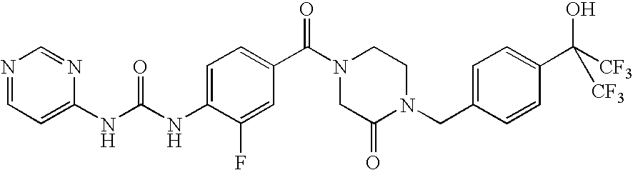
N(C1=CC=C(C(N2CC(=O)N(CC3=CC=C(C([CF3])(O)[CF3])C=C3)CC2)=O)C=C1F)C(=O)NC1=CC=NC=N1
